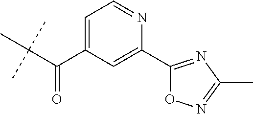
C(C(C)(C)C)(C1=CC=NC(C2=NC(C)=NO2)=C1)=O
